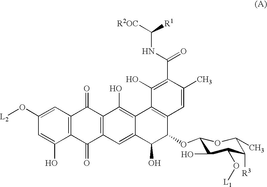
C1(O[L2])=CC2=C(C(O)=C1)C(=O)C1=C(C2=O)C(O)=C2C(=C1)C(O)C(OC1C(O)C(O[L1])C([R3])C(C)O1)C1=C2C(O)=C(C(=O)NC([R2OC])[R1])C(C)=C1
